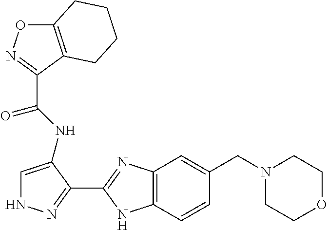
C1(C(NC2=CNN=C2C2=NC3=C(N2)C=CC(CN2CCOCC2)=C3)=O)=NOC2=C1CCCC2
